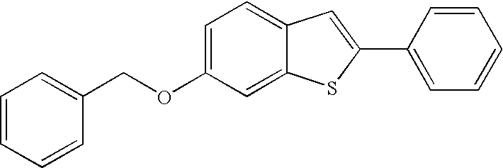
C1(C2=CC=CC=C2)=CC2=CC=C(OCC3=CC=CC=C3)C=C2S1
